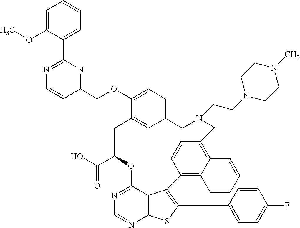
C1(C(O)=O)OC2=NC=NC3=C2C(=C(C2=CC=C(F)C=C2)S3)C2=C3C(=C(C=C2)CN(CCN2CCN(C)CC2)CC2=CC=C(OCC4=NC(C5=CC=CC=C5OC)=NC=C4)C(=C2)C1)C=CC=C3
